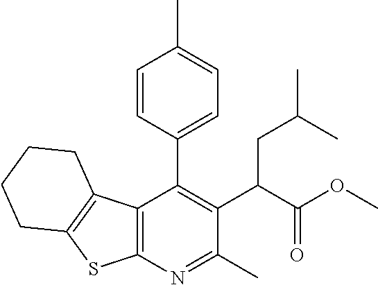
C12=C(N=C(C)C(C(C(OC)=O)CC(C)C)=C1C1=CC=C(C)C=C1)SC1=C2CCCC1
